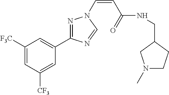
C1([F3C])=CC([CF3])=CC(C2=NN(C=CC(NCC3CN(C)CC3)=O)C=N2)=C1
